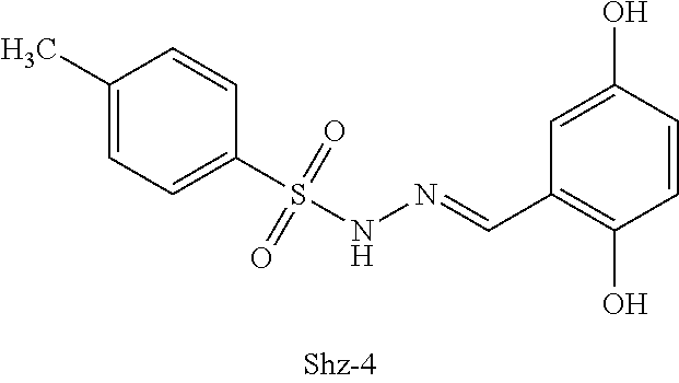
C1(C)=CC=C(S(NN=CC2=C(O)C=CC(O)=C2)(=O)=O)C=C1
